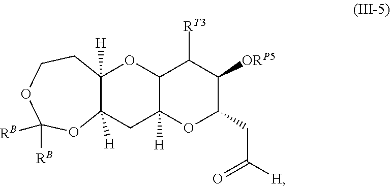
C12C([H])(OC(CC(=O)[H])C([ORP5])C1[RT3])CC1([H])C([H])(O2)CCOC([RB])([RB])O1
